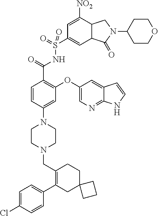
C1=C(Cl)C=CC(C2=C(CN3CCN(C4=CC(OC5=CN=C6C(=C5)C=CN6)=C(C(=O)NS(C5=CC6C(C([NO2])=C5)CN(C5CCOCC5)C6=O)(=O)=O)C=C4)CC3)CCC3(C2)CCC3)=C1
